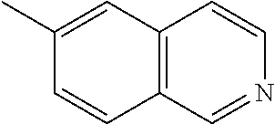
C12=C(C=NC=C1)C=CC(C)=C2
